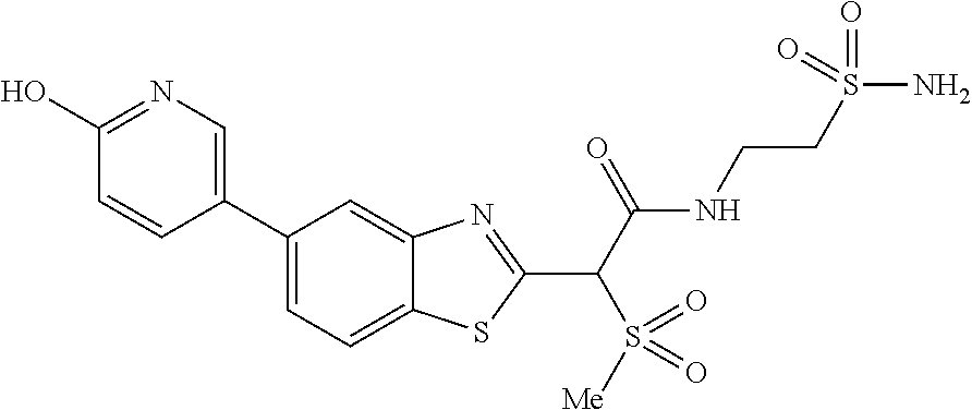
C1(C2=CN=C(O)C=C2)=CC=C2C(=C1)N=C(C(C(NCCS(N)(=O)=O)=O)S([Me])(=O)=O)S2
